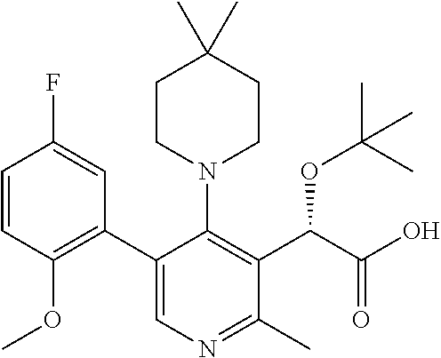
C1CN(C2=C(C(C(=O)O)OC(C)(C)C)C(C)=NC=C2C2=C(OC)C=CC(F)=C2)CCC1(C)C
